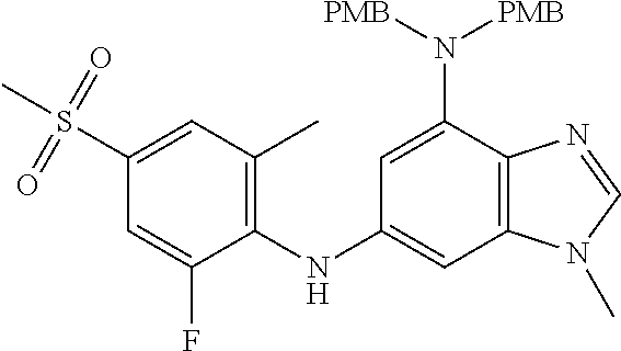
C12=C(C=C(NC3=C(C)C=C(S(C)(=O)=O)C=C3F)C=C1N([PMB])[PMB])N(C)C=N2
